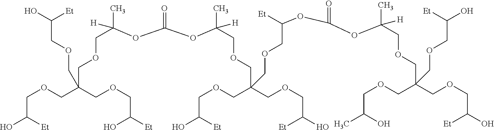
C(OCC([Et])O)C(COCC(O)[Et])(COCC(O)[Et])COCC(C)([H])OC(=O)OC(COCC(COCC(O)[Et])(COCC(O)[Et])COCC([Et])OC(OC(COCC(COCC(O)[Et])(COCC(C)O)COCC(O)[Et])(C)[H])=O)(C)[H]
